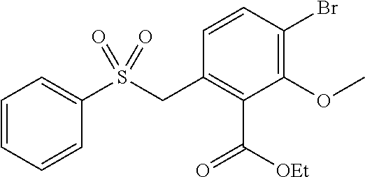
C1=CC=CC(S(CC2=C(C([OEt])=O)C(OC)=C(Br)C=C2)(=O)=O)=C1
